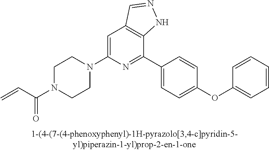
C1N(C(C=C)=O)CCN(C2=CC3=C(C(C4=CC=C(OC5=CC=CC=C5)C=C4)=N2)NN=C3)C1
